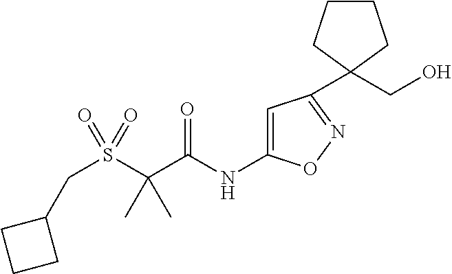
C(S(C(C(NC1=CC(C2(CO)CCCC2)=NO1)=O)(C)C)(=O)=O)C1CCC1
